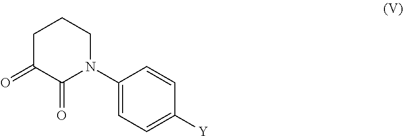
C1C(=O)C(=O)N(C2=CC=C([Y])C=C2)CC1
